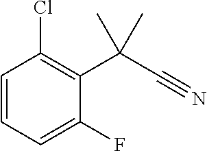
C1=CC=C(F)C(C(C#N)(C)C)=C1Cl
